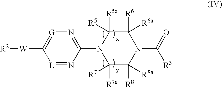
[R2][W]C1=[G]N=C(N2C([R7a])([R7])C([R8])([R8a])N(C(=O)[R3])C([R6])([R6a])C2([R5a])[R5])N=[L]1
